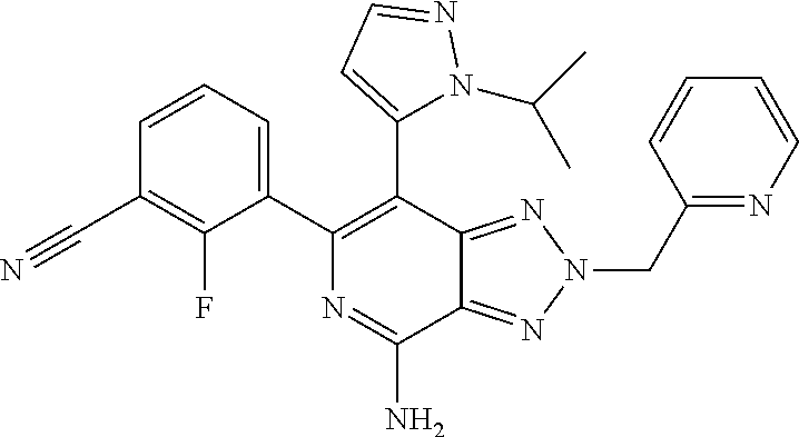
C1=CC=CN=C1CN1N=C2C(N)=NC(C3=CC=CC(C#N)=C3F)=C(C3=CC=NN3C(C)C)C2=N1
